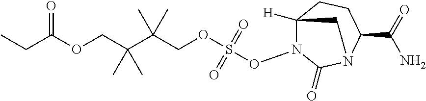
CCC(OCC(C(COS(ON1C2([H])CCC(C(N)=O)N(C1=O)C2)(=O)=O)(C)C)(C)C)=O
